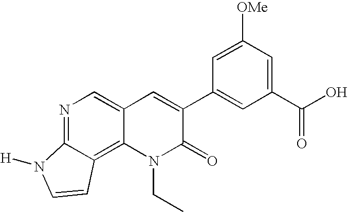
N1=C2C(=C3C(=C1)C=C(C1=CC(C(O)=O)=CC([OMe])=C1)C(=O)N3CC)C=CN2[H]
